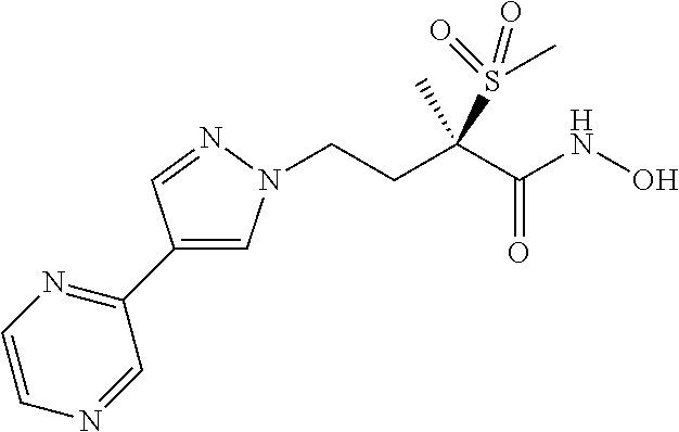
C1(C2=NC=CN=C2)=CN(CCC(C(=O)NO)(S(C)(=O)=O)C)N=C1
